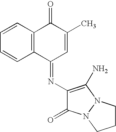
C1=CC2=C(C=C1)C(=NC1=C(N)N3N(C1=O)CCC3)C=C(C)C2=O
